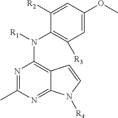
C12=NC(C)=NC(N([R1])C3=C([R3])C=C(OC)C=C3[R2])=C1C=CN2[R4]
